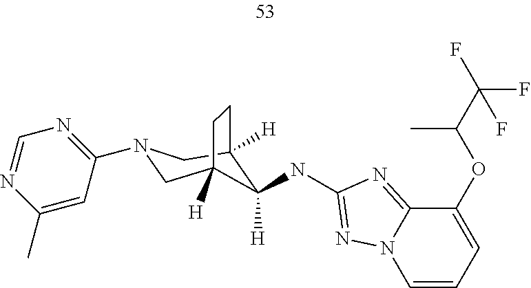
C12=NC(NC3([H])C4([H])CN(C5=NC=NC(C)=C5)CC3([H])CC4)=NN1C=CC=C2OC(C(F)(F)F)C
